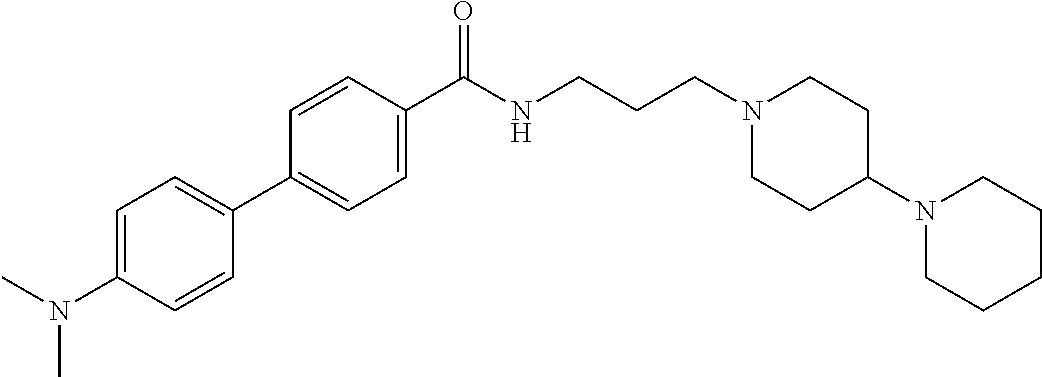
C1(C2=CC=C(N(C)C)C=C2)=CC=C(C(NCCCN2CCC(N3CCCCC3)CC2)=O)C=C1
